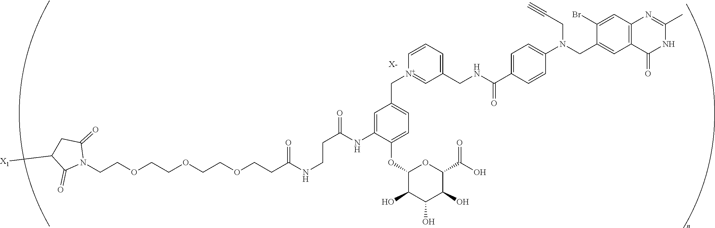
[X-].C(COCCOCCOCCC(NCCC(=O)NC1=CC(C[N+]2=CC(CNC(C3=CC=C(N(CC4=CC5=C(C=C4Br)N=C(C)NC5=O)CC#C)C=C3)=O)=CC=C2)=CC=C1OC1C(O)C(O)C(O)C(C(O)=O)O1)=O)N1C(=O)CC([X1])C1=O
